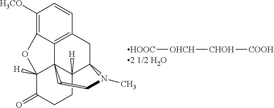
C1([H3CO])=C2C3=C(C=C1)CC1C4([H])C3(C([H])(C(=O)CC4)O2)CCN1C.[HOOC][OHCH][CHOH][COOH]
